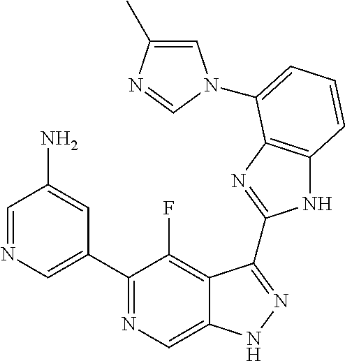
C1=NC=C(C2=NC=C3C(=C2F)C(C2=NC4=C(N2)C=CC=C4N2C=C(C)N=C2)=NN3)C=C1N
